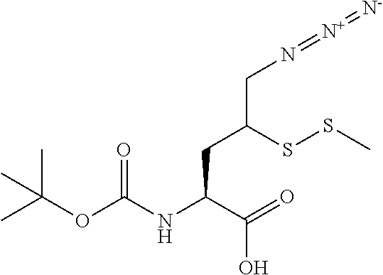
C(C(=O)O)(CC(CN=[N+]=[N-])SSC)NC(OC(C)(C)C)=O
